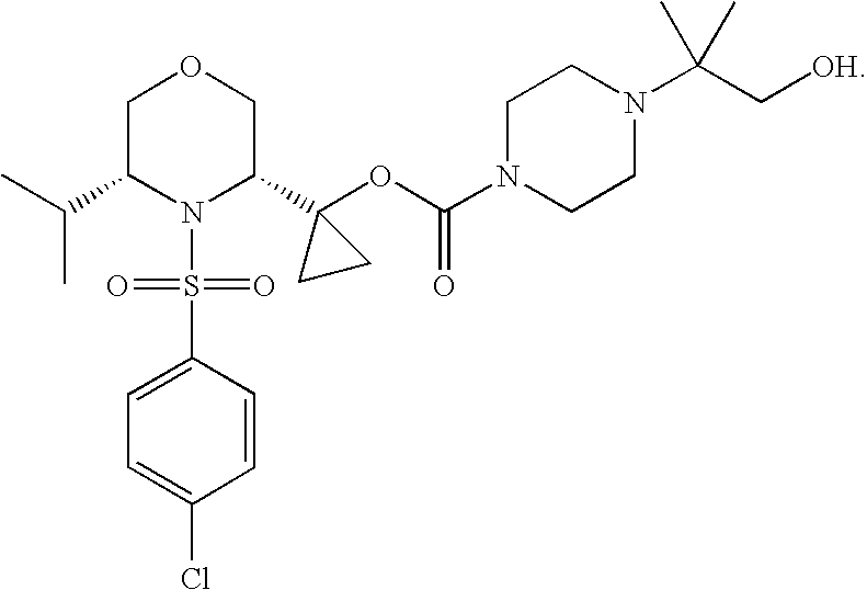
C1C(C(C)C)N(S(C2=CC=C(Cl)C=C2)(=O)=O)C(C2(OC(=O)N3CCN(C(C[OH])(C)C)CC3)CC2)CO1
